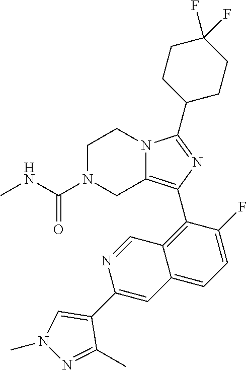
C1N(C(NC)=O)CC2=C(C3=C4C(=CC=C3F)C=C(C3=CN(C)N=C3C)N=C4)N=C(C3CCC(F)(F)CC3)N2C1
